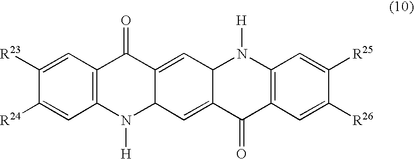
C1=C([R23])C([R24])=CC2=C1C(=O)C1=CC3C(=CC1N2[H])C(=O)C1=C(N3[H])C=C([R25])C([R26])=C1
